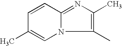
C1=CC2=NC(C)=C(C)N2C=C1C
